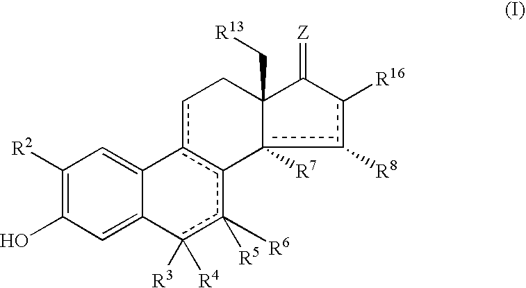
C1([R2])=C(O)C=C2C(=C1)c1c(c([R5])([R6])c2([R3])[R4])-c2([R7])c([R8])c([R16])C(=[Z])C2(C[R13])Cc1
